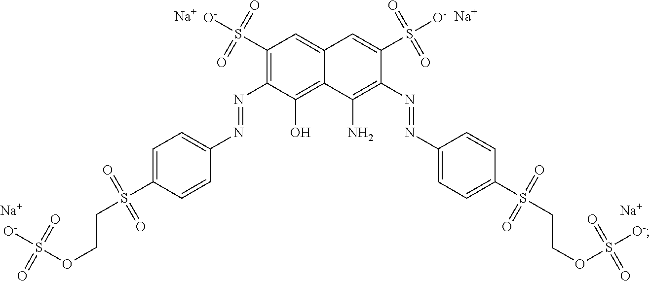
C1(S([O-])(=O)=O)=C(N=NC2=CC=C(S(CCOS([O-])(=O)=O)(=O)=O)C=C2)C(O)=C2C(=C1)C=C(S([O-])(=O)=O)C(N=NC1=CC=C(S(CCOS([O-])(=O)=O)(=O)=O)C=C1)=C2N.[Na].[Na].[Na].[Na]
